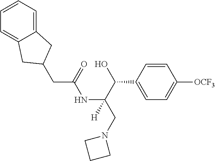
C12=CC=CC=C1CC(CC(=O)NC(CN1CCC1)([H])C(O)C1=CC=C([OCF3])C=C1)C2
